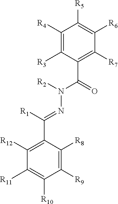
C1([R4])=C([R3])C(C(=O)N([R2])N=C(C2=C([R12])C([R11])=C([R10])C([R9])=C2[R8])[R1])=C([R7])C([R6])=C1[R5]
